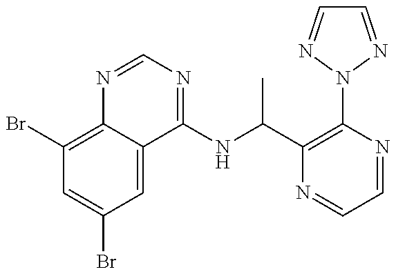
C1(Br)=C2C(=CC(Br)=C1)C(NC(C1=C(N3N=CC=N3)N=CC=N1)C)=NC=N2
